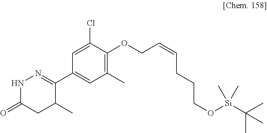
N1C(=O)CC(C)C(C2=CC(C)=C(OCC=CCCCO[Si](C(C)(C)C)(C)C)C(Cl)=C2)=N1
